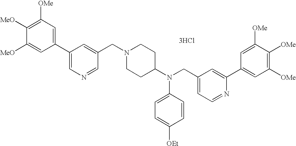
C1=C([MeO])C([MeO])=C([OMe])C=C1C1=CN=CC(CN2CCC(N(CC3=CC=NC(C4=CC([OMe])=C([OMe])C([OMe])=C4)=C3)C3=CC=C([OEt])C=C3)CC2)=C1.[3HCl]
